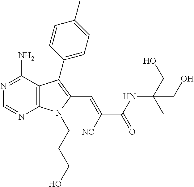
C12=C(C(N)=NC=N1)C(C1=CC=C(C)C=C1)=C(C=C([NC])C(=O)NC(CO)(C)CO)N2CCCO
